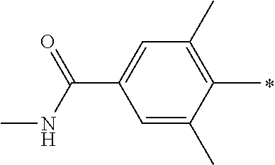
C1=C(C)C(C)=C(C)C=C1C(=O)NC
